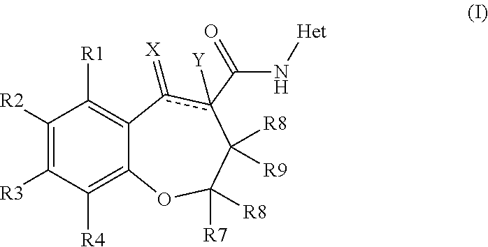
C1([R2])=C([R3])C([R4])=C2C(=C1[R1])c(=[X])c([Y])(C(=O)N[Het])C([R8])([R9])C([R7])([R8])O2
